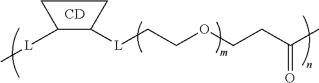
C[L]C1C([L]CCOCCC(C)=O)CC1.[CD]
